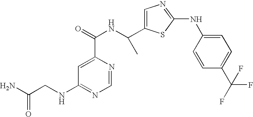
N(C1=NC=NC(C(=O)NC(C2=CN=C(NC3=CC=C(C(F)(F)F)C=C3)S2)C)=C1)CC(N)=O
